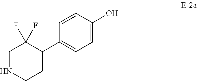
C1(C2=CC=C(O)C=C2)C(F)(F)CNCC1
